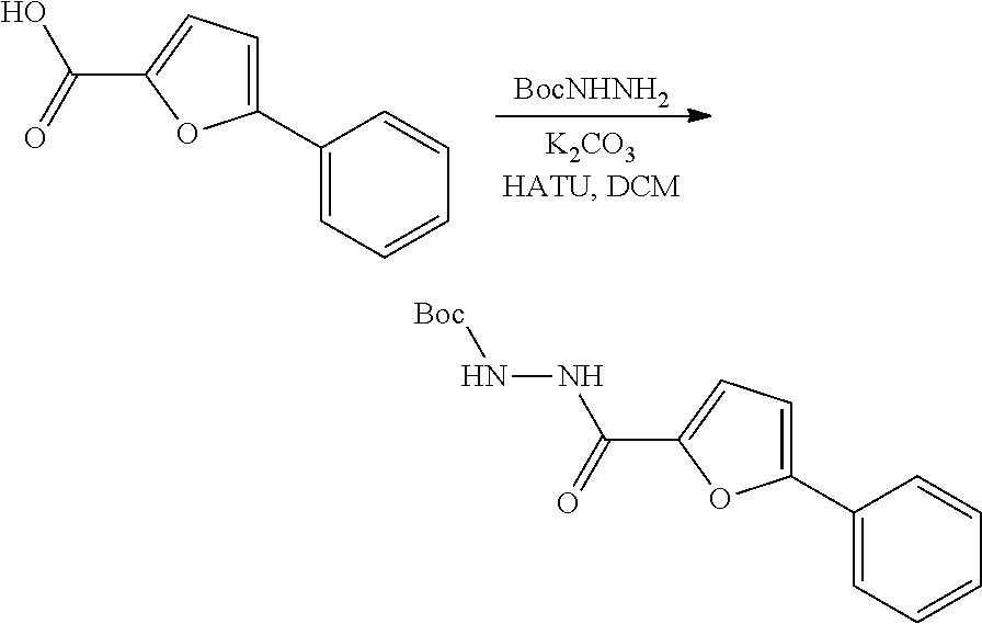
C1(C2=CC=C(C(=O)O)O2)=CC=CC=C1.[BocNHNH2].C1(C2=CC=C(C(=O)NN[Boc])O2)=CC=CC=C1
